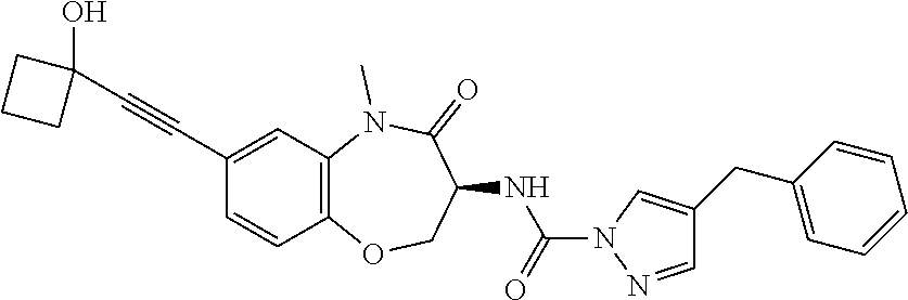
C1(C#CC2(O)CCC2)=CC2=C(C=C1)OCC(NC(N1N=CC(CC3=CC=CC=C3)=C1)=O)C(=O)N2C
